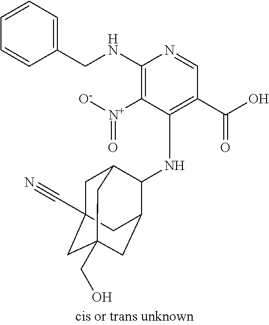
C1(NCC2=CC=CC=C2)=C([N+]([O-])=O)C(NC2C3CC4(CO)CC(C#N)(CC2C4)C3)=C(C(O)=O)C=N1
